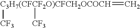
[C3H7(CFCF2O)CFCH2OCOCH](=C)([CF3])[CF3]
